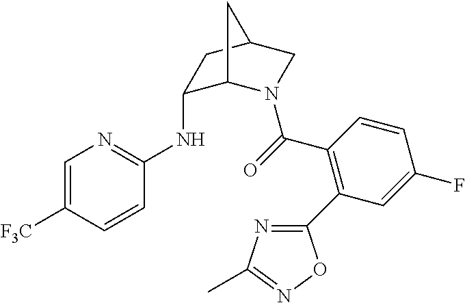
C1=C([F3C])C=CC(NC2C3N(C(=O)C4=C(C5=NC(C)=NO5)C=C(F)C=C4)CC(C2)C3)=N1
